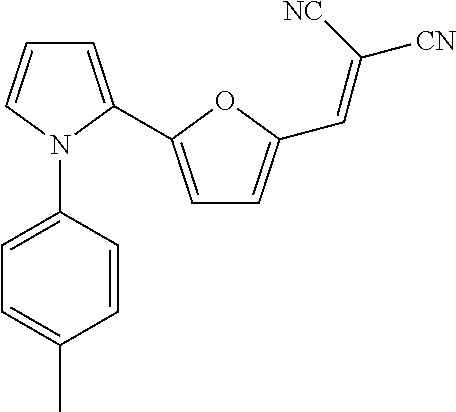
C1=C(C2=CC=C(C=C([CN])[NC])O2)N(C2=CC=C(C)C=C2)C=C1
